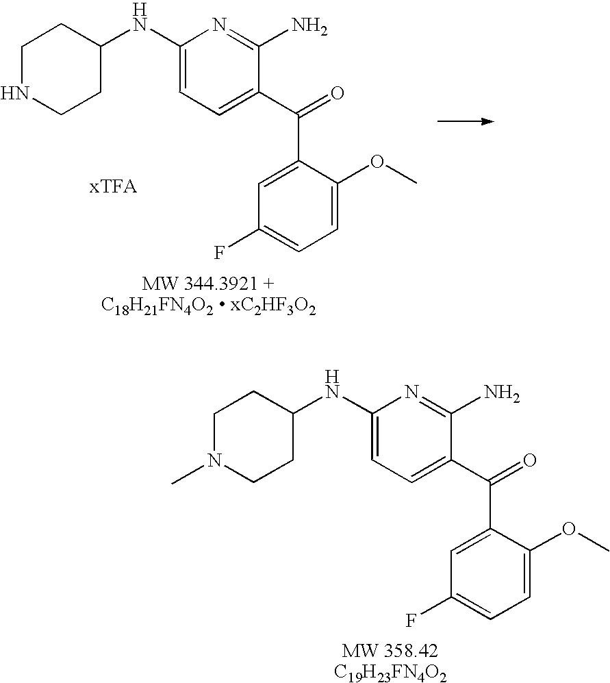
C1NCCC(NC2=CC=C(C(=O)C3=CC(F)=CC=C3OC)C(N)=N2)C1.C1N(C)CCC(NC2=CC=C(C(=O)C3=CC(F)=CC=C3OC)C(N)=N2)C1
